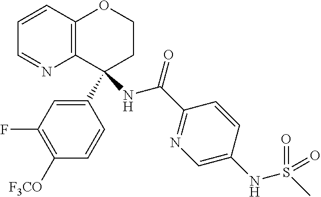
C12=C(C=CC=N1)OCCC2(C1=CC(F)=C([F3CO])C=C1)NC(C1=NC=C(NS(C)(=O)=O)C=C1)=O
